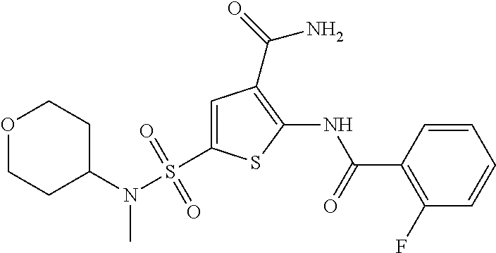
C1=CC(C(=O)NC2=C(C(=O)N)C=C(S(N(C3CCOCC3)C)(=O)=O)S2)=C(F)C=C1
